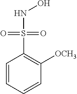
C1=CC=CC([OCH3])=C1S(=O)(=O)NO
